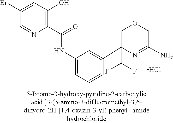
Cl.N(C1=CC=CC(C2(C(F)F)N=C(N)COC2)=C1)C(C1=C(O)C=C(Br)C=N1)=O
